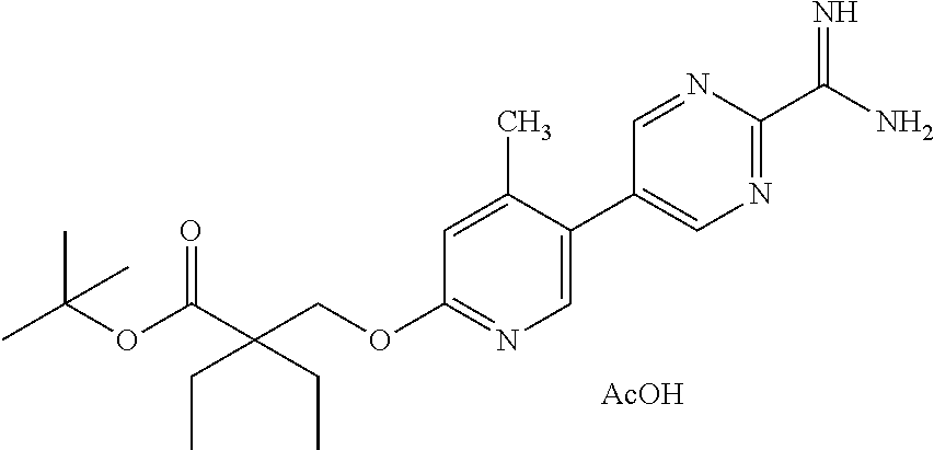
O(C(C(COC1=NC=C(C2=CN=C(C(N)=N)N=C2)C(C)=C1)(CC)CC)=O)C(C)(C)C.[AcOH]
